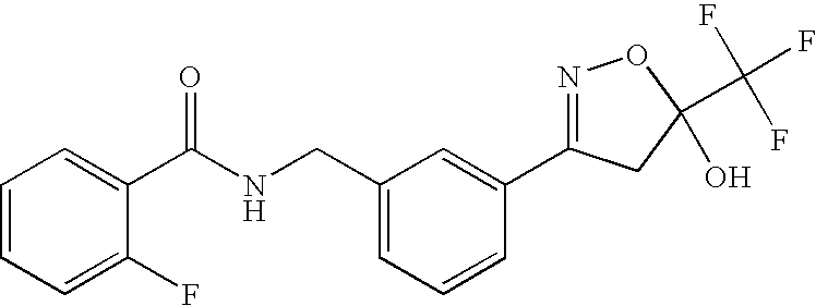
C1(C(NCC2=CC=CC(C3=NOC(C(F)(F)F)(O)C3)=C2)=O)=CC=CC=C1F
